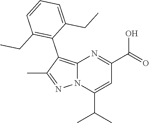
C12=C(C3=C(CC)C=CC=C3CC)C(C)=NN1C(C(C)C)=CC(C(=O)O)=N2
